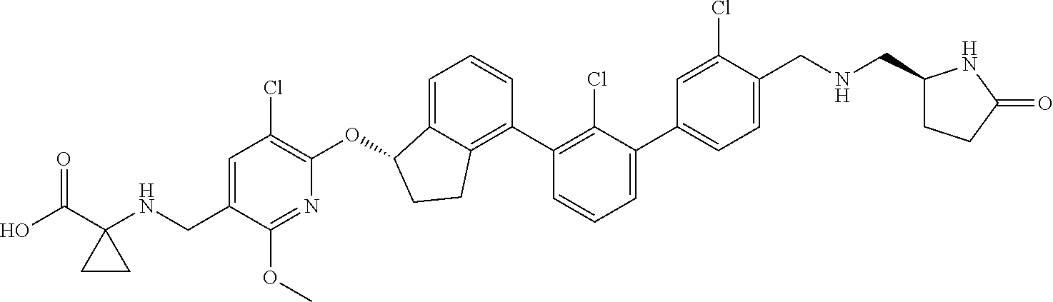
C1=C(C2=CC=CC(C3=C4C(=CC=C3)C(OC3=C(Cl)C=C(CNC5(C(O)=O)CC5)C(OC)=N3)CC4)=C2Cl)C=C(Cl)C(CNCC2CCC(=O)N2)=C1
